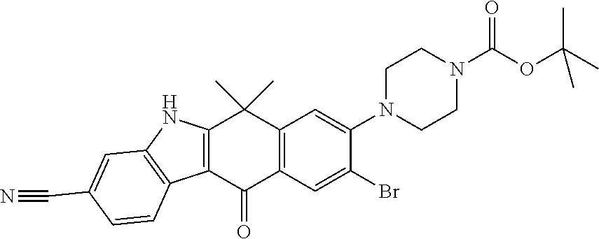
C1CN(C2=CC3=C(C=C2Br)C(=O)C2=C(C3(C)C)NC3=C2C=CC(C#N)=C3)CCN1C(=O)OC(C)(C)C
